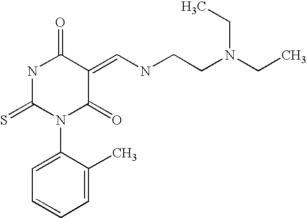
N1C(=S)N(C2=CC=CC=C2C)C(=O)C(=CNCCN(CC)CC)C1=O
